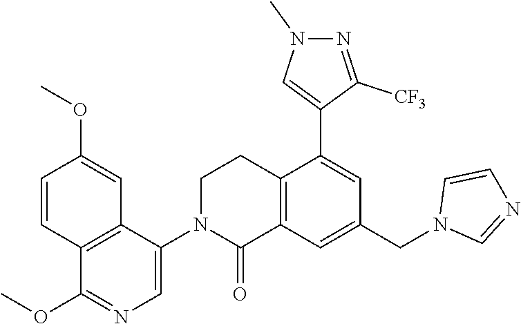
C1=CC2=C(C=C1OC)C(N1C(=O)C3=C(CC1)C(C1=CN(C)N=C1[CF3])=CC(CN1C=NC=C1)=C3)=CN=C2OC
